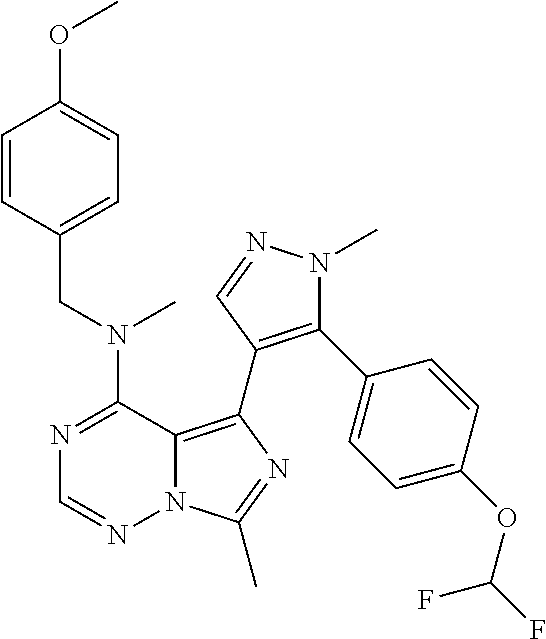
N12C(=C(C3=C(C4=CC=C(OC(F)F)C=C4)N(C)N=C3)N=C1C)C(N(CC1=CC=C(OC)C=C1)C)=NC=N2
